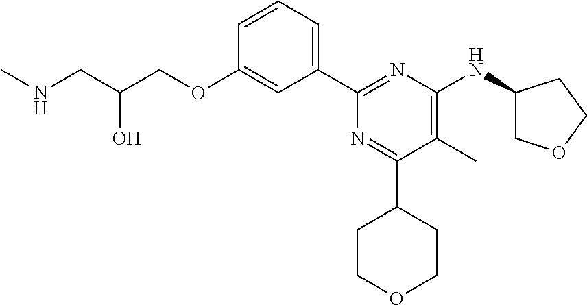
C1=CC=C(C2=NC(NC3COCC3)=C(C)C(C3CCOCC3)=N2)C=C1OCC(CNC)O
